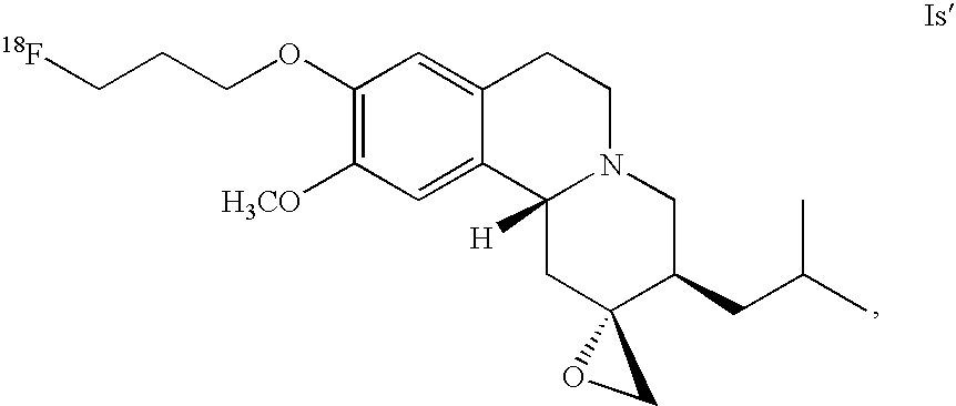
C1(OCCC[18F])=C([H3CO])C=C2C(=C1)CCN1C2([H])CC2(C(CC(C)C)C1)OC2
